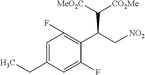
C1=C(CC)C=C(F)C(C(C[NO2])C([CO2Me])[MeO2C])=C1F
